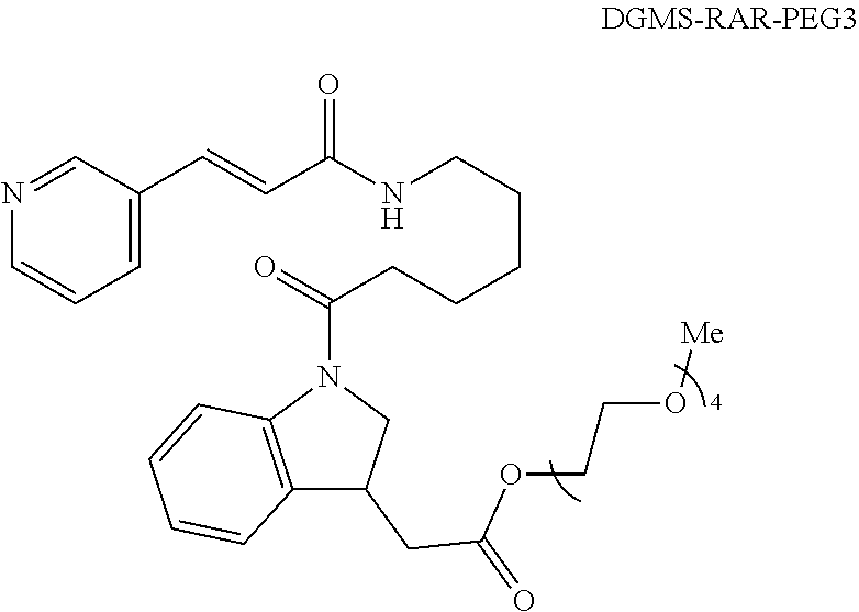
C1(C=CC(=O)NCCCCCC(N2C3=C(C(CC(OCCO[Me])=O)C2)C=CC=C3)=O)=CC=CN=C1
